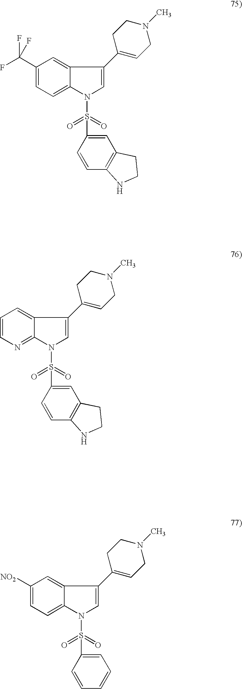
C1(C(F)(F)F)=CC=C2C(=C1)C(C1=CCN(C)CC1)=CN2S(=O)(=O)C1=CC2=C(C=C1)NCC2.C1=CN=C2C(=C1)C(C1=CCN(C)CC1)=CN2S(=O)(=O)C1=CC2=C(C=C1)NCC2.C1([NO2])=CC=C2C(=C1)C(C1=CCN(C)CC1)=CN2S(=O)(=O)C1=CC=CC=C1
